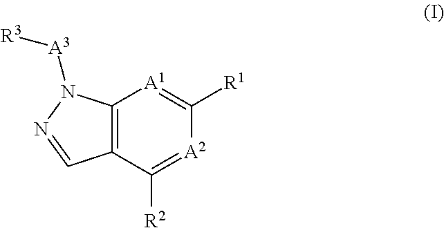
C12=C(N([A3][R3])N=C1)[A1]=C([R1])[A2]=C2[R2]
